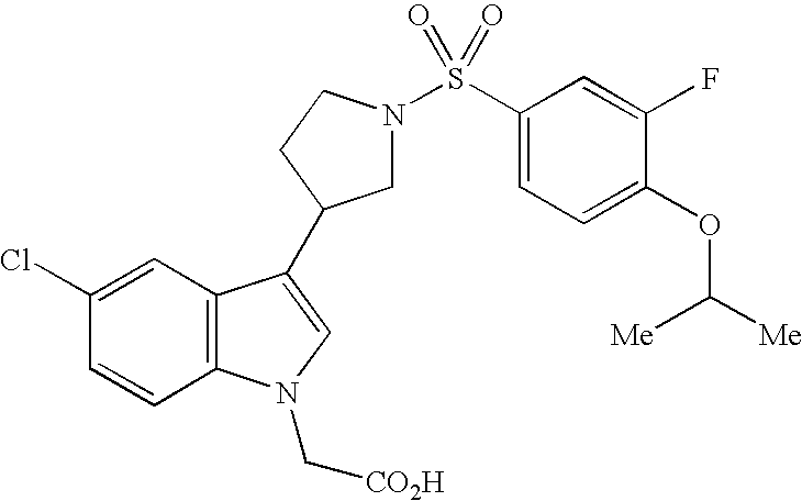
C1(Cl)=CC2=C(C=C1)N(C[CO2H])C=C2C1CN(S(C2=CC=C(OC([Me])[Me])C(F)=C2)(=O)=O)CC1
